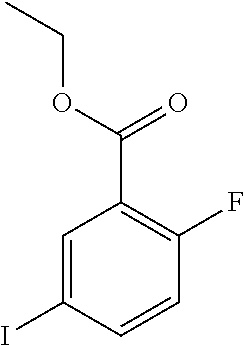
C1=C(I)C=CC(F)=C1C(OCC)=O
